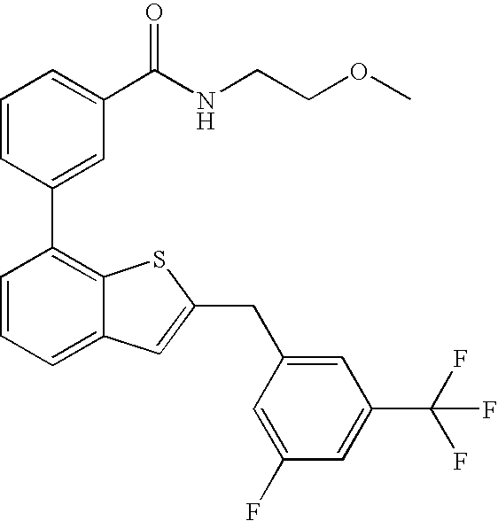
C1=CC(C2=C3C(=CC=C2)C=C(CC2=CC(C(F)(F)F)=CC(F)=C2)S3)=CC(C(NCCOC)=O)=C1
